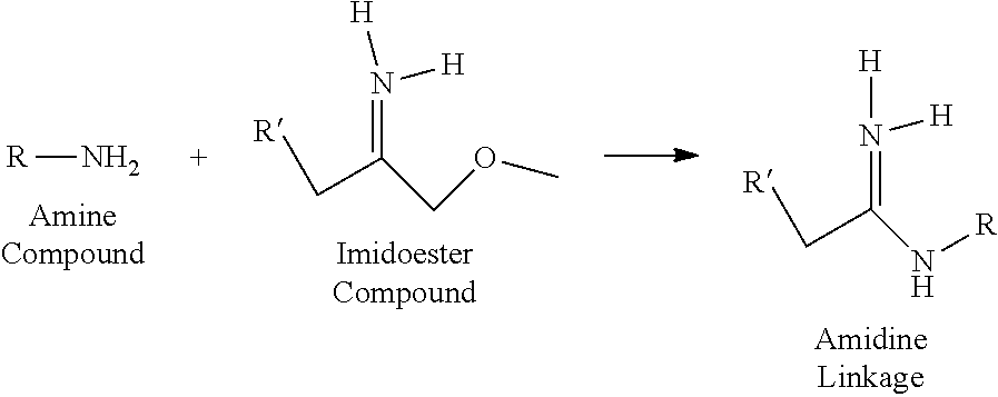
[R]CC(N[R])=N([H])[H].[R]CC(COC)=N([H])[H].[R]N
